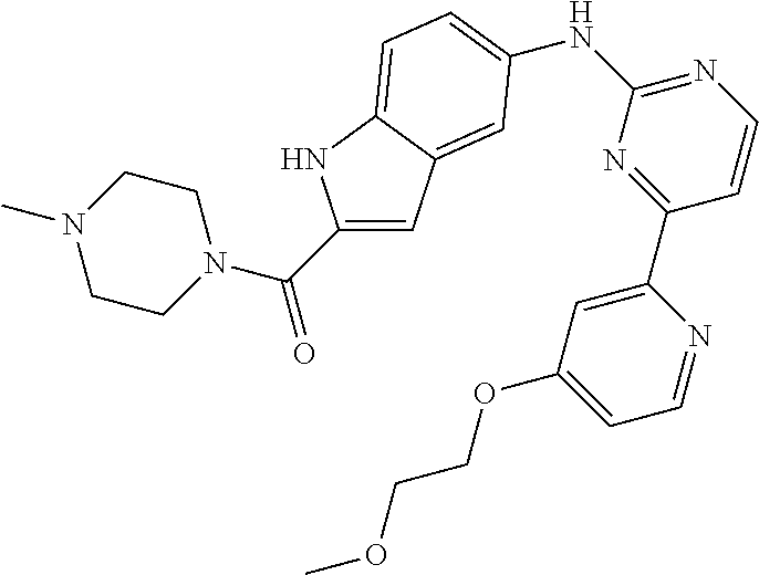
C1(C(N2CCN(C)CC2)=O)=CC2=CC(NC3=NC=CC(C4=CC(OCCOC)=CC=N4)=N3)=CC=C2N1
